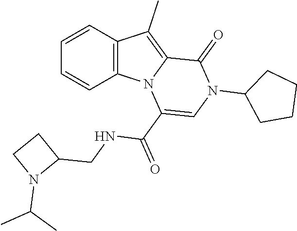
C1=CC2=C(C=C1)N1C(=C2C)C(=O)N(C2CCCC2)C=C1C(NCC1CCN1C(C)C)=O
